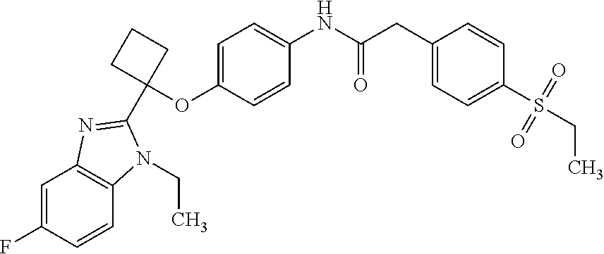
C1=C(F)C=CC2=C1N=C(C1(OC3=CC=C(NC(CC4=CC=C(S(=O)(=O)CC)C=C4)=O)C=C3)CCC1)N2CC
